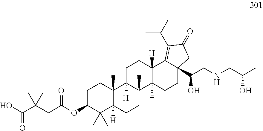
C1C(OC(CC(C(O)=O)(C)C)=O)C(C)(C)C2([H])C(C)(C1)C1([H])C(C)(CC2)C2(C)C([H])(CC1)C1=C(C(C)C)C(=O)CC1(C(CNCC(C)O)O)CC2
